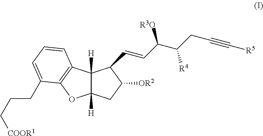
C12([H])C([H])(C3=C(O1)C(CCC[COOR1])=CC=C3)C(C=CC(C([R4])CC#C[R5])[R3O])C([OR2])C2
